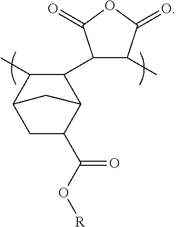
C1C(C(O[R])=O)C2C(C3C(C)C(=O)OC3=O)C(C)C1C2
